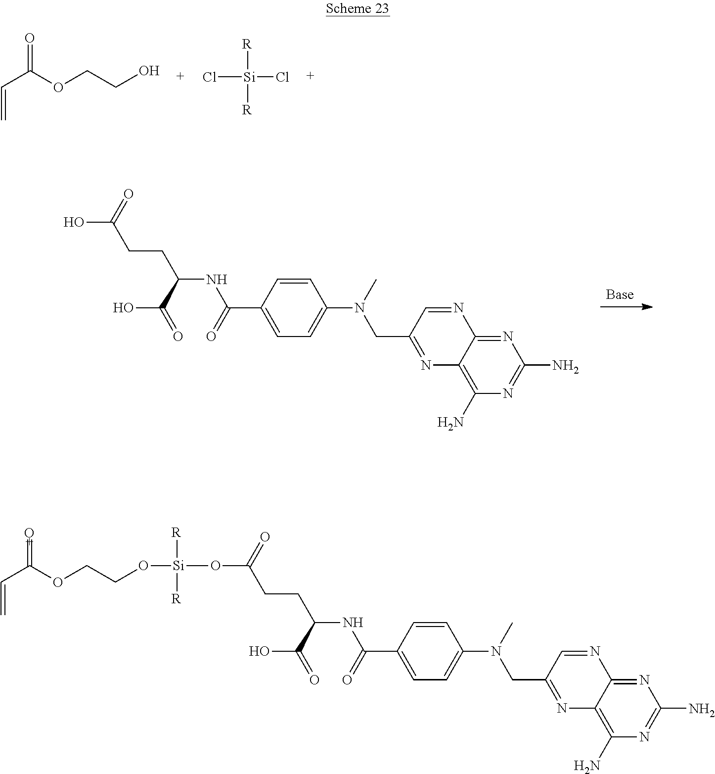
O=C(OCCO)C=C.Cl[Si]([R])(Cl)[R].OC(=O)CCC(C(=O)O)NC(=O)C1=CC=C(N(C)CC2=NC3=C(N)N=C(N)N=C3N=C2)C=C1.O(C(=O)CCC(C(=O)O)NC(=O)C1=CC=C(N(C)CC2=NC3=C(N)N=C(N)N=C3N=C2)C=C1)[Si](OCCOC(C=C)=O)([R])[R]
